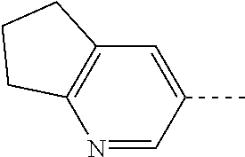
C12=C(N=CC(C)=C1)CCC2
